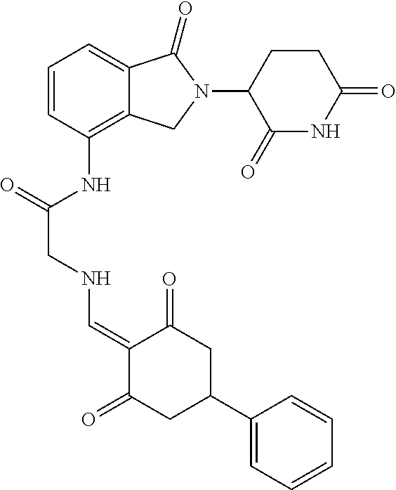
C1(NC(CNC=C2C(=O)CC(C3=CC=CC=C3)CC2=O)=O)=C2C(=CC=C1)C(=O)N(C1C(=O)NC(=O)CC1)C2
